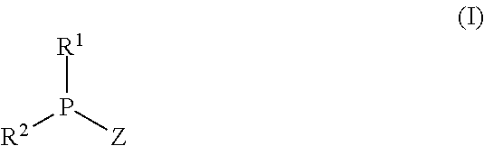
[R2]P([Z])[R1]
